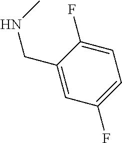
C1=C(F)C(CNC)=CC(F)=C1
